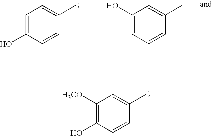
C1=C(O)C=CC(C)=C1.C1(O)=CC=CC(C)=C1.C1([H3CO])=C(O)C=CC(C)=C1
